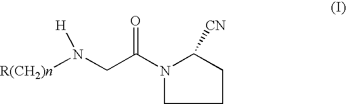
[R(CH2)n]N(CC(N1C([CN])CCC1)=O)[H]
